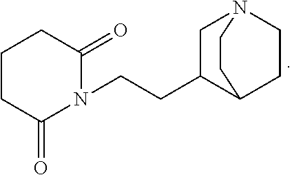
C1CC(=O)N(CCC2C3CCN(C2)CC3)C(=O)C1
